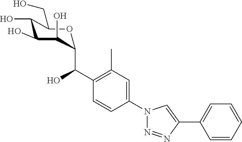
C1(N2N=NC(C3=CC=CC=C3)=C2)=CC(C)=C(C(O)C2C(O)C(O)C(O)C(CO)O2)C=C1
